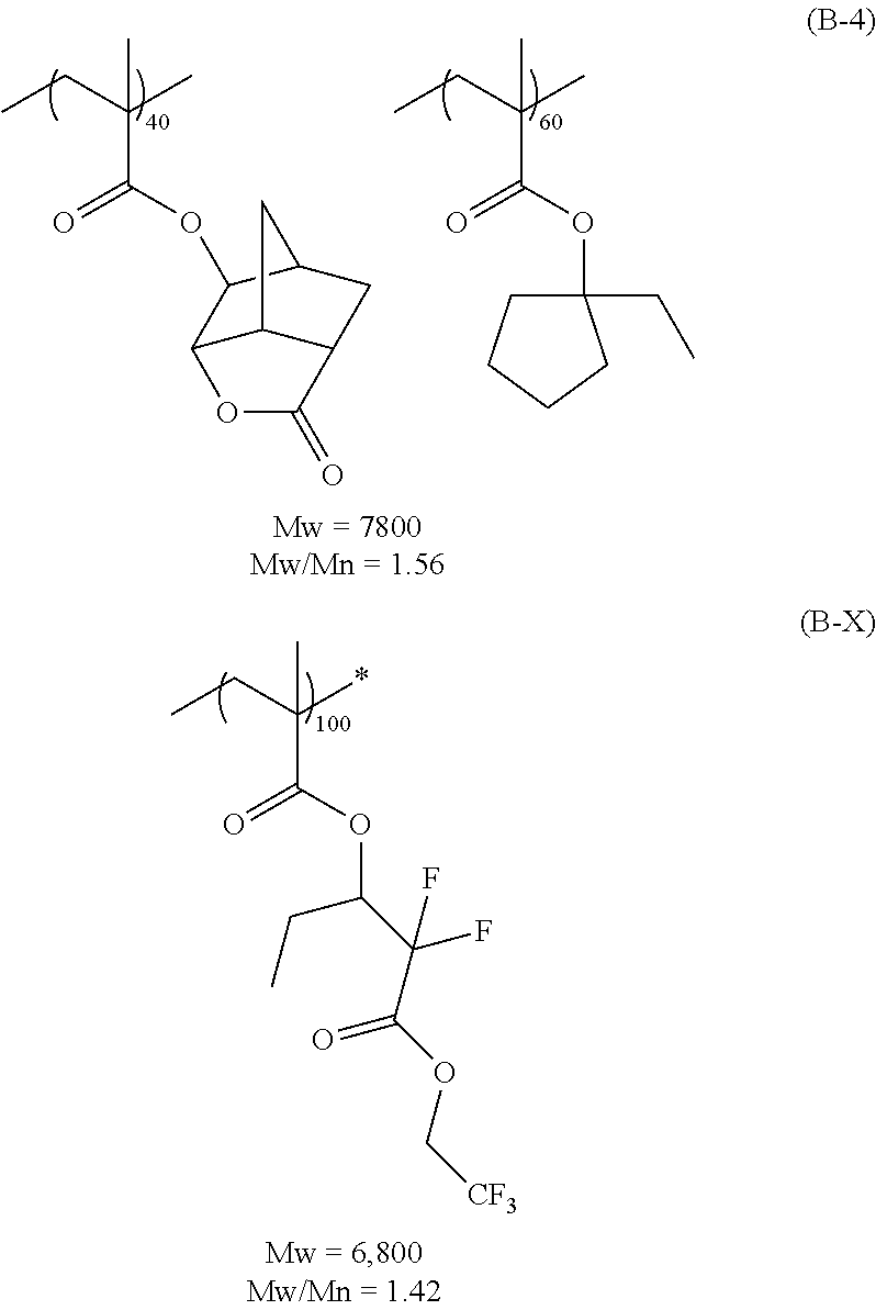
C12C3C(CC(C1OC(=O)C(CC)(C)C)C3)C(=O)O2.O=C(OC1(CC)CCCC1)C(CC)(C)C.C(OC(=O)C(CC)(*)C)(C(F)(C(OC[CF3])=O)F)CC
